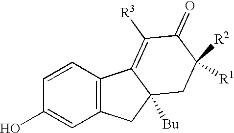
C1=CC(O)=CC2=C1C1=C([R3])C(=O)C([R2])([R1])CC1([Bu])C2
